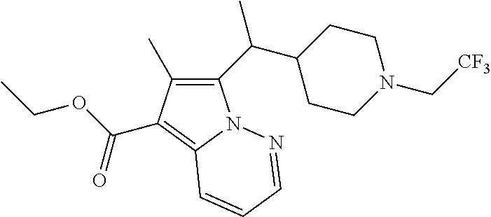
C1(C(C2CCN(C[CF3])CC2)C)=C(C)C(C(OCC)=O)=C2N1N=CC=C2
